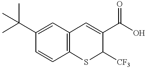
C1=C(C(C)(C)C)C=CC2=C1C=C(C(O)=O)C([CF3])S2
